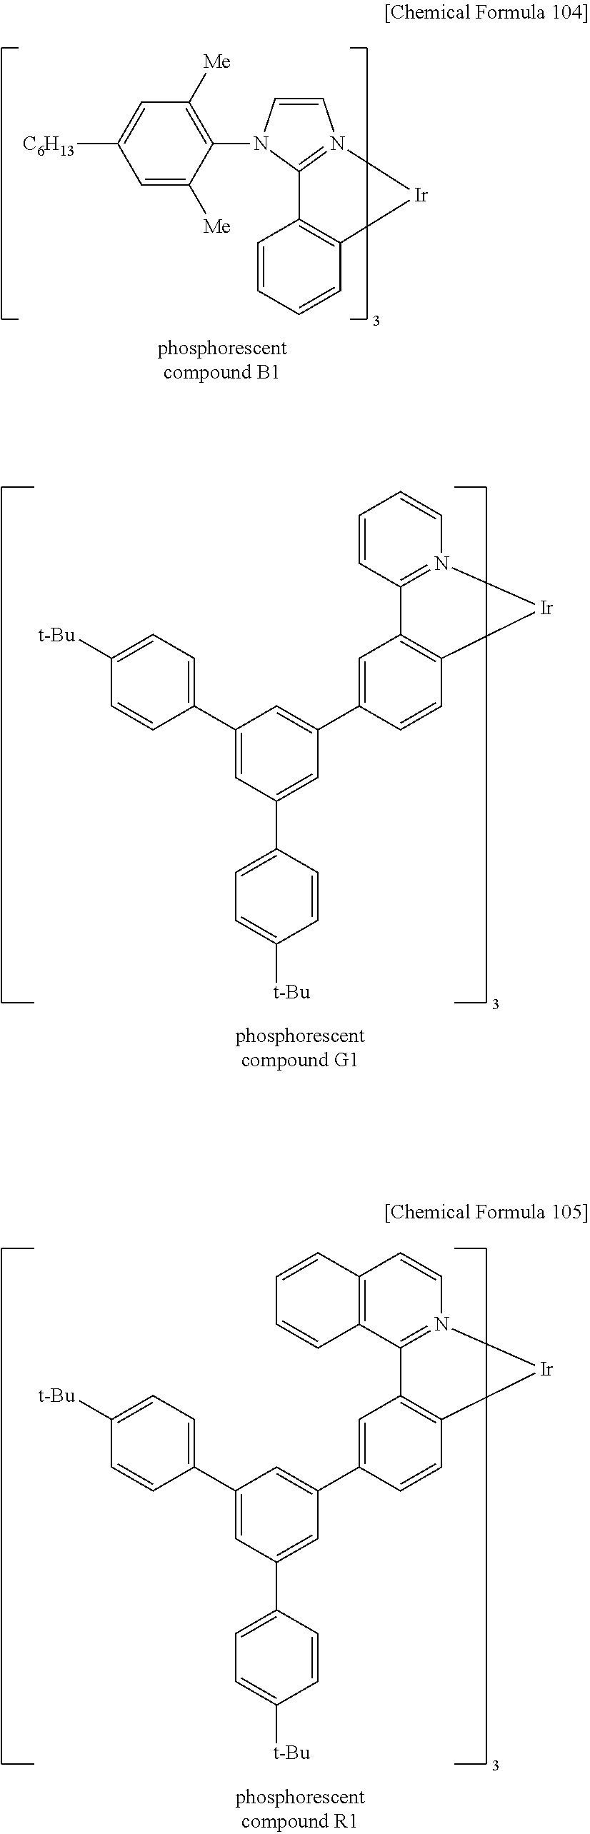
C1=C([Me])C(N2C=CN3=C2C2=C(C=CC=C2)[Ir]3)=C([Me])C=C1[C6H13].C1(C2=CC=C([t-Bu])C=C2)=CC(C2=CC=C([t-Bu])C=C2)=CC(C2=CC3=C(C=C2)[Ir]N2=C3C=CC=C2)=C1.C1(C2=CC=C([t-Bu])C=C2)=CC(C2=CC=C([t-Bu])C=C2)=CC(C2=CC3=C(C=C2)[Ir]N2=C3C3=C(C=C2)C=CC=C3)=C1
